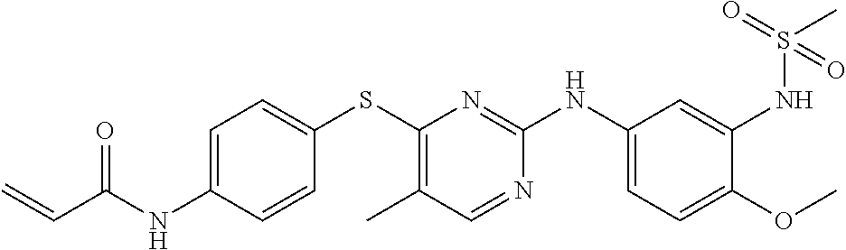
C1=C(NC(C=C)=O)C=CC(SC2=C(C)C=NC(NC3=CC=C(OC)C(NS(C)(=O)=O)=C3)=N2)=C1
